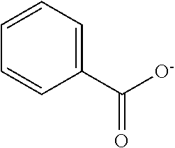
C1=CC=C(C([O-])=O)C=C1
